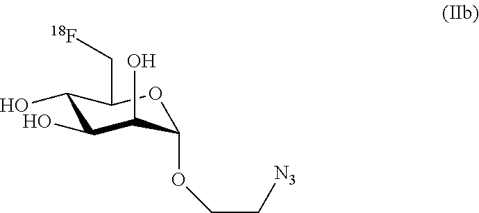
C1(O)C(O)C(O)C(OCC[N3])OC1C[18F]
